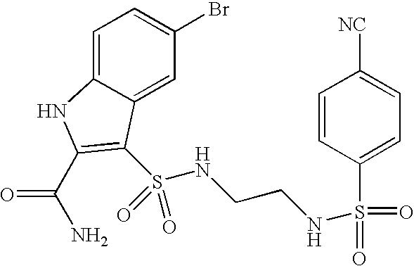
C1=C2C(=CC(Br)=C1)C(S(NCCNS(C1=CC=C([NC])C=C1)(=O)=O)(=O)=O)=C(C(N)=O)N2
